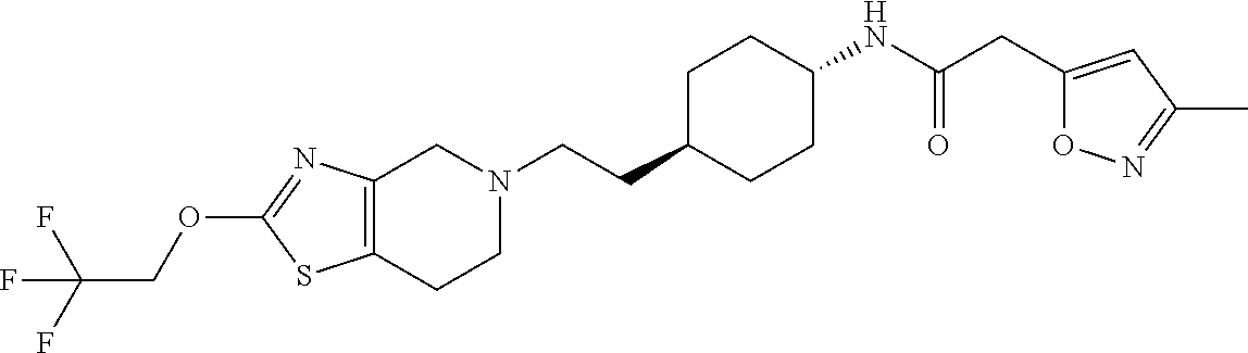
C1(OCC(F)(F)F)=NC2=C(S1)CCN(CCC1CCC(NC(CC3=CC(C)=NO3)=O)CC1)C2
